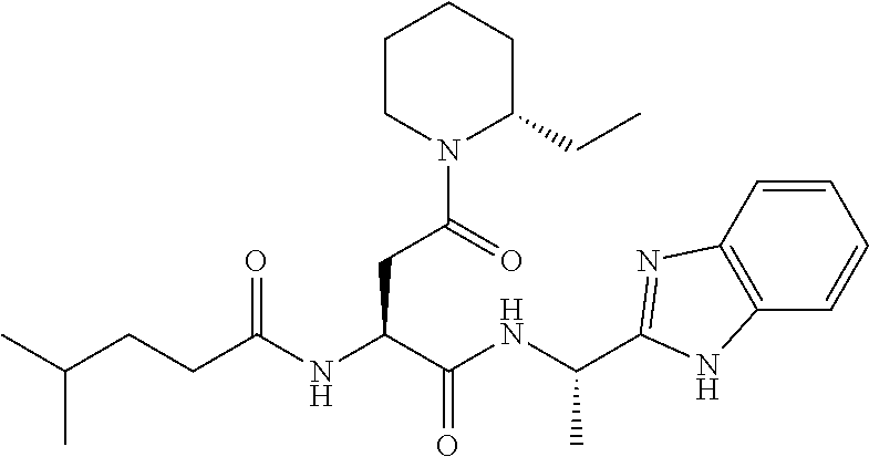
C1=CC2=C(C=C1)NC(C(NC(C(NC(CCC(C)C)=O)CC(N1C(CC)CCCC1)=O)=O)C)=N2
